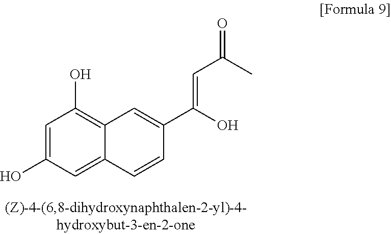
C1=C(O)C=C2C(=C1O)C=C(C(=CC(=O)C)O)C=C2
